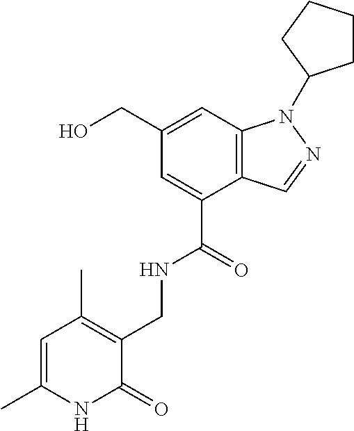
C1(CO)=CC2=C(C(C(=O)NCC3=C(C)C=C(C)NC3=O)=C1)C=NN2C1CCCC1
